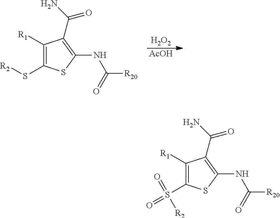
[H2O2].[AcOH].C1([R1])=C(S[R2])SC(NC([R20])=O)=C1C(N)=O.C1([R1])=C(S(=O)([R2])=O)SC(NC([R20])=O)=C1C(N)=O
